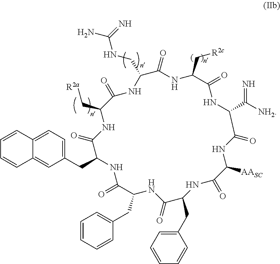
O=C1C(C[R2a])NC(=O)C(CC2=CC=C3C(=C2)C=CC=C3)NC(=O)C(CC2=CC=CC=C2)NC(=O)C(CC2=CC=CC=C2)NC(=O)C([AASC])NC(=O)C(C([NH2])=N)NC(=O)C(C[R2c])NC(=O)C(CNC(N)=N)N1
